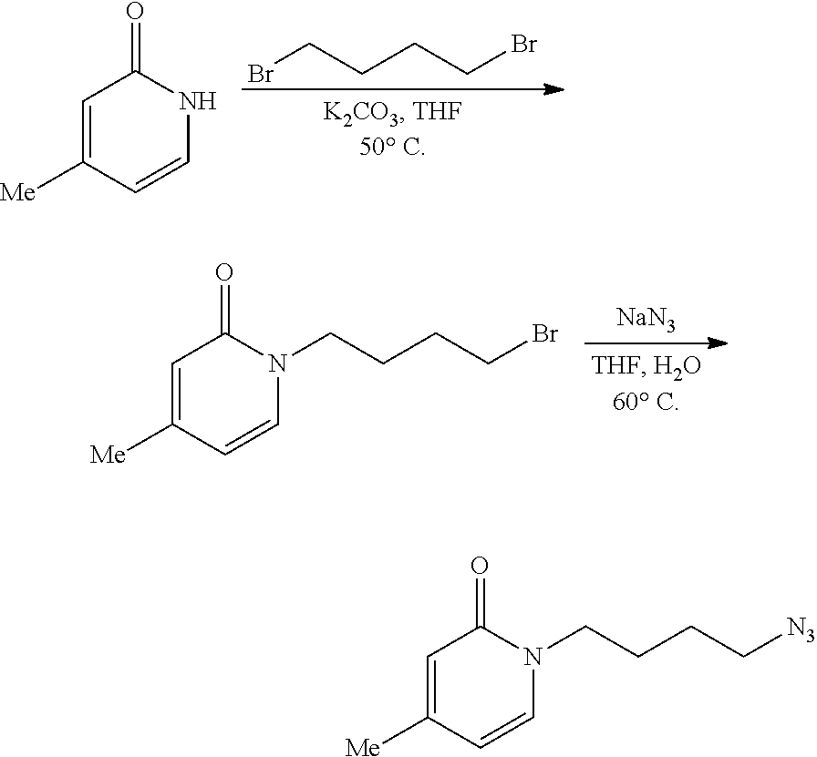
C1=C([Me])C=CNC1=O.BrCCCCBr.[NaN3].C1=C([Me])C=CN(CCCCBr)C1=O.C1=C([Me])C=CN(CCCC[N3])C1=O
